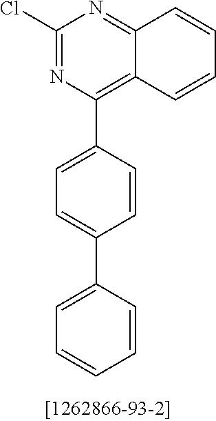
C1(Cl)=NC(C2=CC=C(C3=CC=CC=C3)C=C2)=C2C(=N1)C=CC=C2
